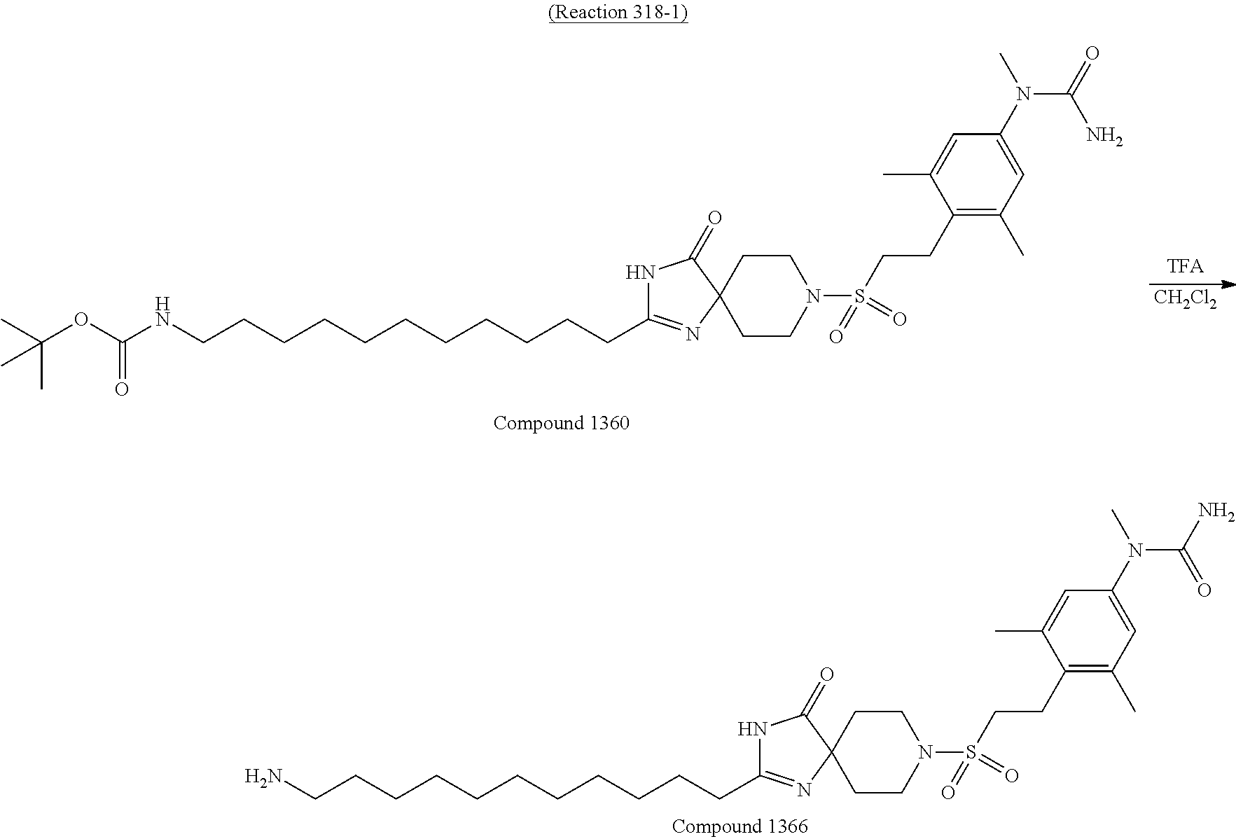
[CH2Cl2].S(N1CCC2(CC1)N=C(CCCCCCCCCCCNC(OC(C)(C)C)=O)NC2=O)(=O)(=O)CCC1=C(C)C=C(N(C(N)=O)C)C=C1C.S(N1CCC2(CC1)N=C(CCCCCCCCCCCN)NC2=O)(=O)(=O)CCC1=C(C)C=C(N(C(=O)N)C)C=C1C
